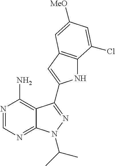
N1=CN=C2C(=C1N)C(C1=CC3=C(N1)C(Cl)=CC([MeO])=C3)=NN2C(C)C
